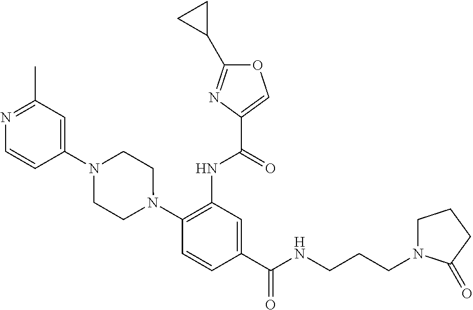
C1(NC(=O)C2=COC(C3CC3)=N2)=C(N2CCN(C3=CC(C)=NC=C3)CC2)C=CC(C(=O)NCCCN2CCCC2=O)=C1
